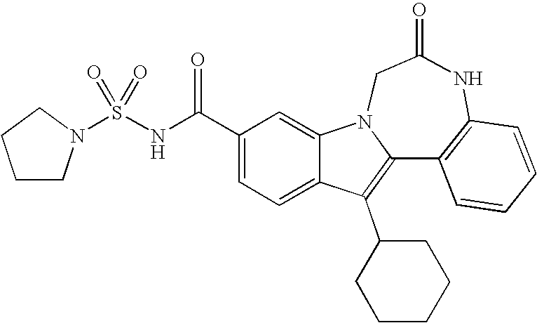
C1(C(NS(=O)(=O)N2CCCC2)=O)=CC=C2C(=C1)N1C(=C2C2CCCCC2)C2=C(NC(=O)C1)C=CC=C2
